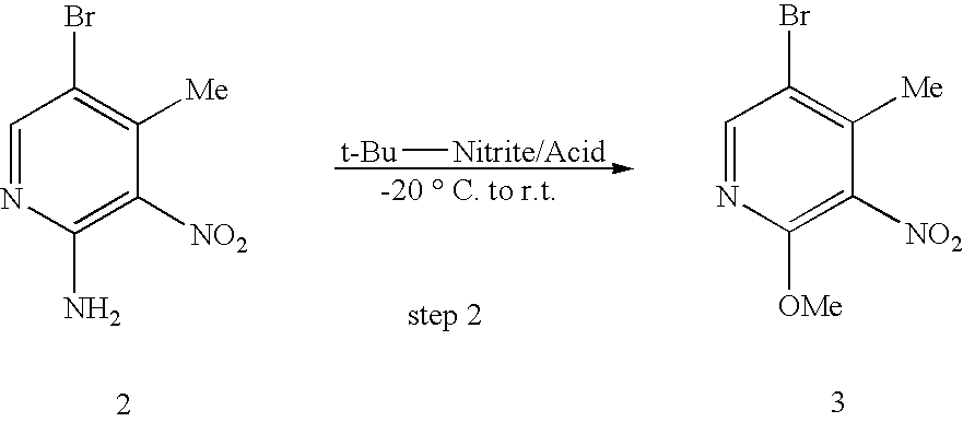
C1=NC(N)=C([NO2])C([Me])=C1Br.C1=NC([OMe])=C([NO2])C([Me])=C1Br.[t-Bu][Nitrite/Acid]
